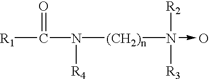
[R1]C(=O)N([R4])[(CH2)n]N([R2])([R3])->O
